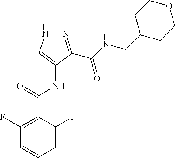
N1=C(C(NCC2CCOCC2)=O)C(NC(C2=C(F)C=CC=C2F)=O)=CN1
